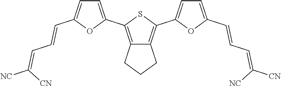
C1=C(C2=C3C(=C(C4=CC=C(C=CC=C([CN])[NC])O4)S2)CCC3)OC(C=CC=C([NC])[CN])=C1
